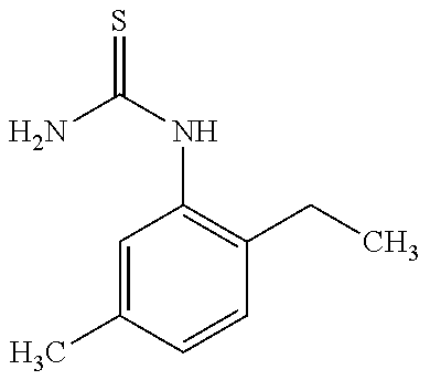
NC(NC1=C(CC)C=CC(C)=C1)=S
